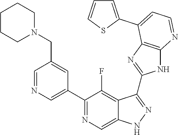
C1=NC=C(C2=NC=C3C(=C2F)C(C2=NC4=C(N2)N=CC=C4C2=CC=CS2)=NN3)C=C1CN1CCCCC1
